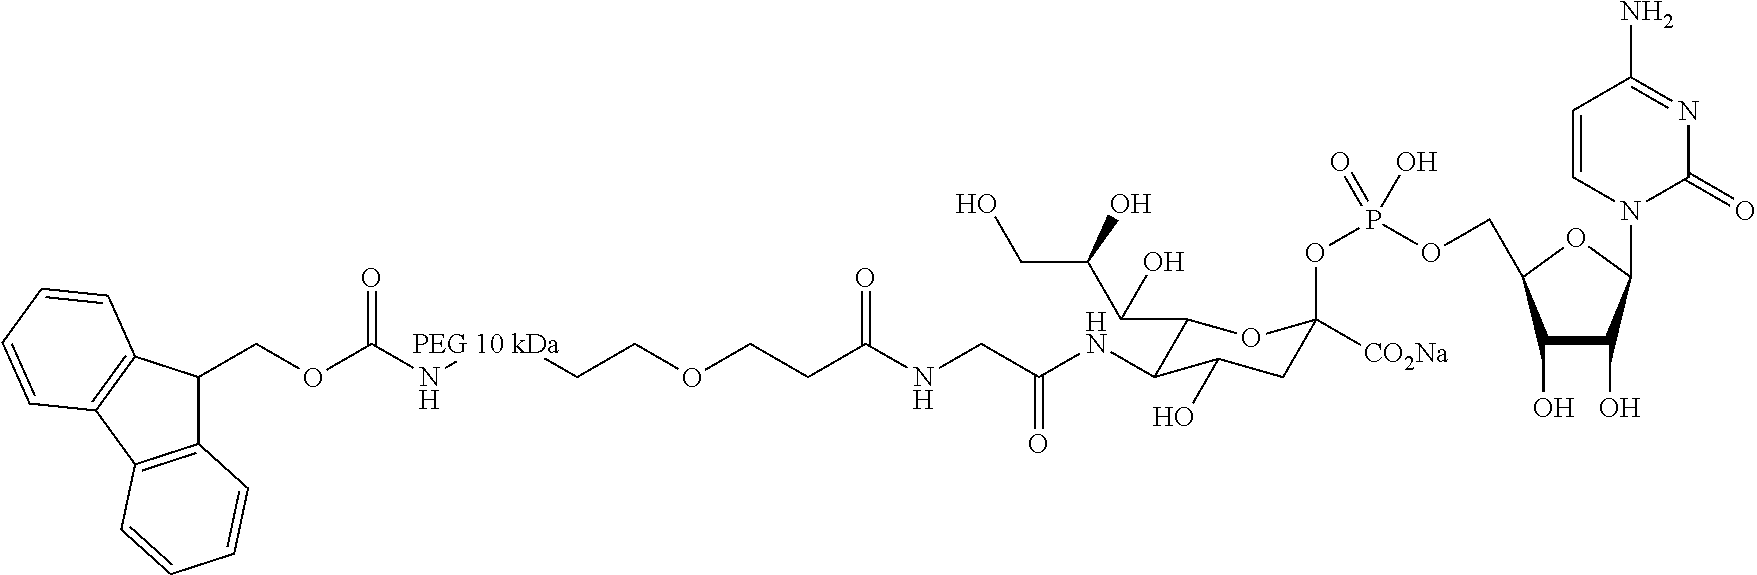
O(C(N[PEG 10 kDa]CCOCCC(NCC(NC1C(C(C(CO)O)O)OC(OP(OCC2C(O)C(O)C(N3C(=O)N=C(N)C=C3)O2)(=O)O)([CO2Na])CC1O)=O)=O)=O)CC1C2=C(C3=C1C=CC=C3)C=CC=C2
